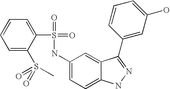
C1=CC=C(S(=O)(=O)C)C(S(=O)(=O)NC2=CC=C3C(=C2)C(C2=CC(O)=CC=C2)=NN3)=C1
